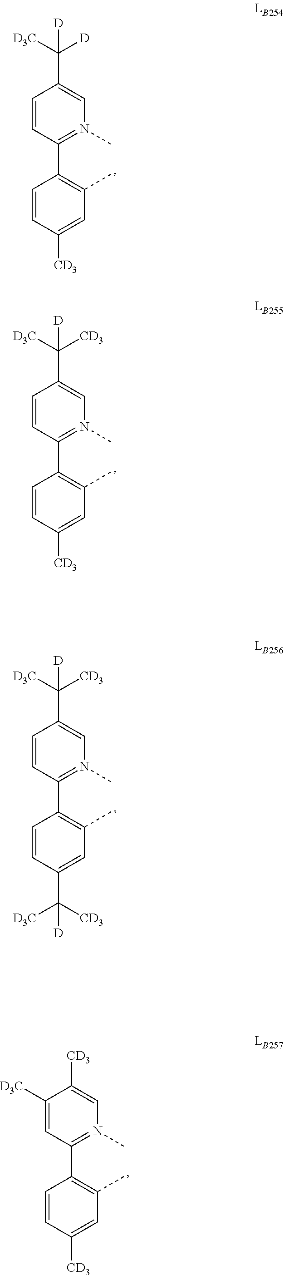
C1=CC(C2=C(C)C=C([CD3])C=C2)=N(C)C=C1C([D3C])([D])[D].C1([D3C])=CC(C2=C(C)C=C([CD3])C=C2)=N(C)C=C1[CD3].C1=CC(C2=C(C)C=C([CD3])C=C2)=N(C)C=C1C([D3C])([CD3])[D].C1=CC(C2=C(C)C=C(C([CD3])([D3C])[D])C=C2)=N(C)C=C1C([D3C])([CD3])[D]
